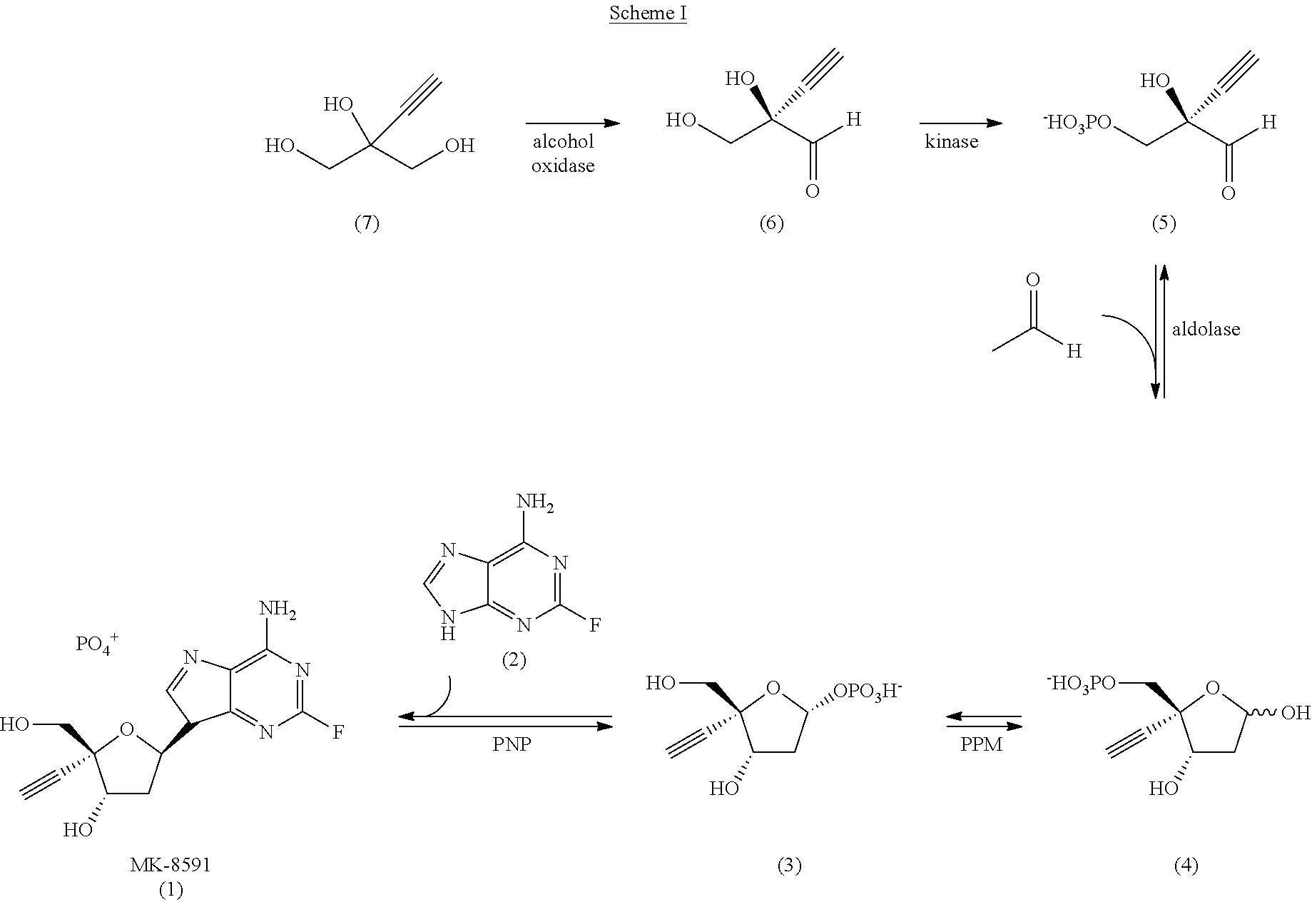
OCC(CO)(O)C#C.OCC(C([H])=O)(O)C#C.[-HO3PO]CC(C([H])=O)(O)C#C.CC([H])=O.C1(O)CC(O)OC1(C#C)C[-HO3PO].C1(O)CC([OPO3H-])OC1(C#C)CO.C1(N)=C2C(=NC(F)=N1)NC=N2.[PNP].C1(O)CC(C2C3=NC(F)=NC(N)=C3N=C2)OC1(C#C)CO.[PO4+]
